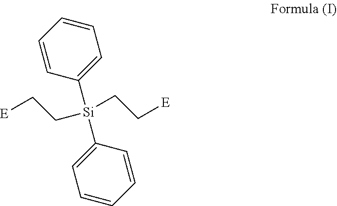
[Si](CC[E])(CC[E])(C1=CC=CC=C1)C1=CC=CC=C1
